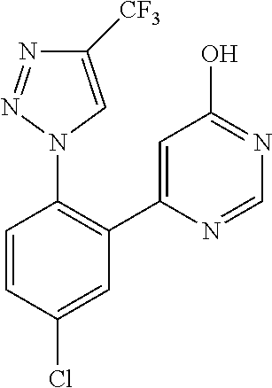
C1=C(C2=C(N3C=C([CF3])N=N3)C=CC(Cl)=C2)N=CN=C1O
